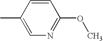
C1=C(C)C=CC(OC)=N1
